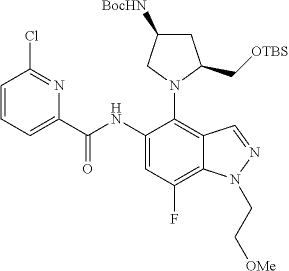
C(=O)(NC1=CC(F)=C2C(=C1N1C(C[OTBS])CC([BocHN])C1)C=NN2CC[OMe])C1=CC=CC(Cl)=N1
